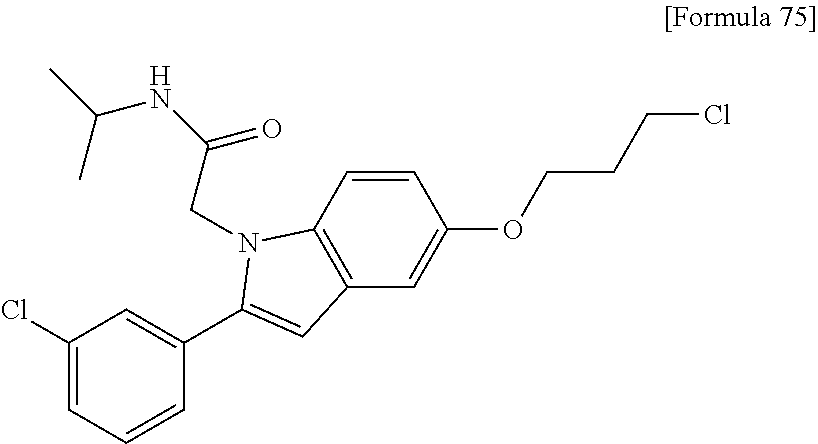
C1=CC2=C(C=C1OCCCCl)C=C(C1=CC(Cl)=CC=C1)N2CC(NC(C)C)=O
